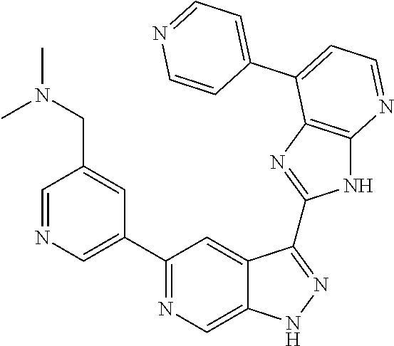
C1=NC=C(C2=NC=C3C(=C2)C(C2=NC4=C(N2)N=CC=C4C2=CC=NC=C2)=NN3)C=C1CN(C)C
